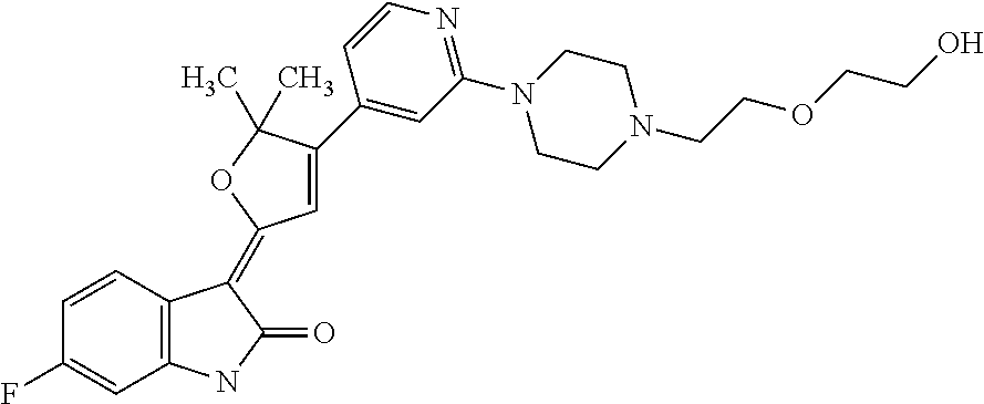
C1(F)=CC2=C(C=C1)C(=C1C=C(C3=CC(N4CCN(CCOCCO)CC4)=NC=C3)C(C)(C)O1)C(=O)N2
